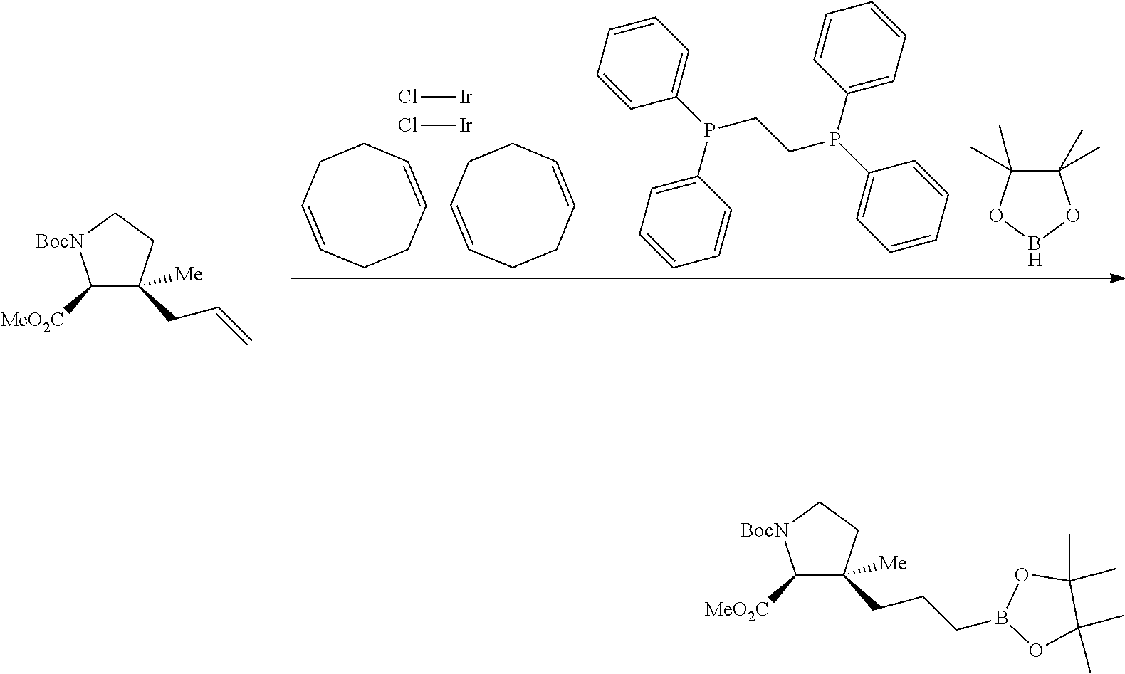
C1CC=CCCC=C1.C1CC=CCCC=C1.Cl[Ir].Cl[Ir].C1=CC(P(C2=CC=CC=C2)CCP(C2=CC=CC=C2)C2=CC=CC=C2)=CC=C1.C1(C)(C)C(C)(C)OBO1.C1([MeO2C])C(CC=C)([Me])CC[BocN]1.C1([MeO2C])C(CCCB2OC(C)(C)C(C)(C)O2)([Me])CC[BocN]1
